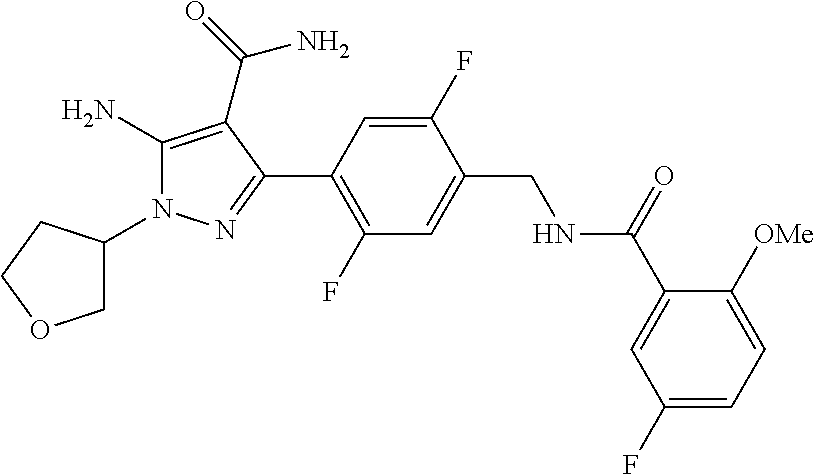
C1C(N2C(N)=C(C(N)=O)C(C3=C(F)C=C(CNC(C4=CC(F)=CC=C4[OMe])=O)C(F)=C3)=N2)CCO1
